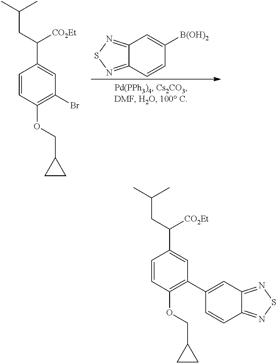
C12=NSN=C1C=CC([B(OH)2])=C2.C1=CC(OCC2CC2)=C(Br)C=C1C(CC(C)C)[CO2Et].C1=CC(OCC2CC2)=C(C2=CC3=NSN=C3C=C2)C=C1C(CC(C)C)[CO2Et]
